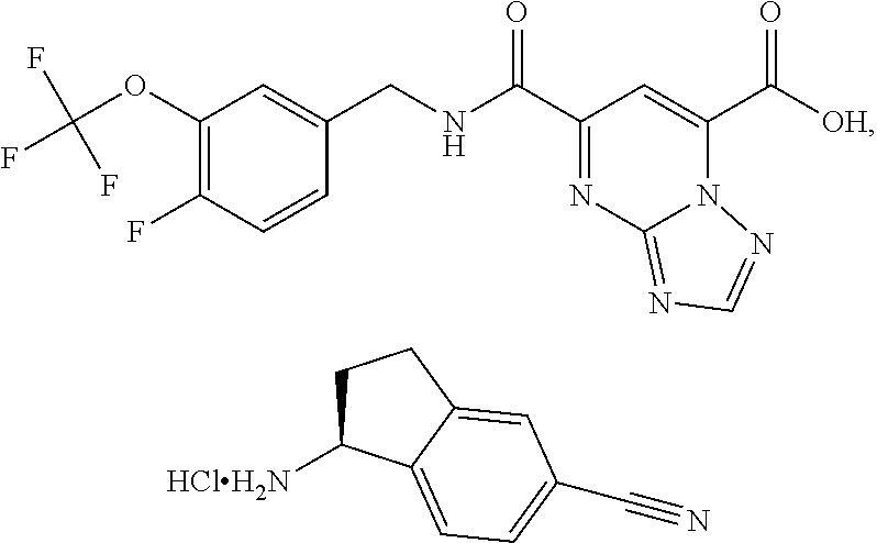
C1(OC(F)(F)F)=C(F)C=CC(CNC(C2=NC3=NC=NN3C(C([OH])=O)=C2)=O)=C1.C1C([HClH2N])C2=CC=C(C#N)C=C2C1
